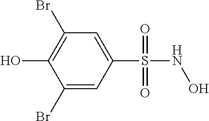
C1(S(NO)(=O)=O)=CC(Br)=C(O)C(Br)=C1
